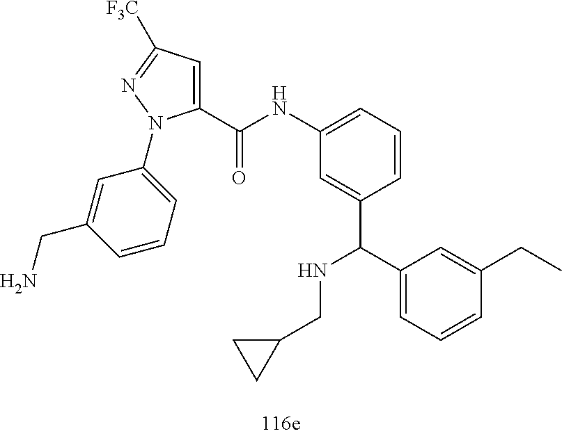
C1(C(NC2=CC=CC(C(NCC3CC3)C3=CC=CC(CC)=C3)=C2)=O)=CC([F3C])=NN1C1=CC=CC(CN)=C1
